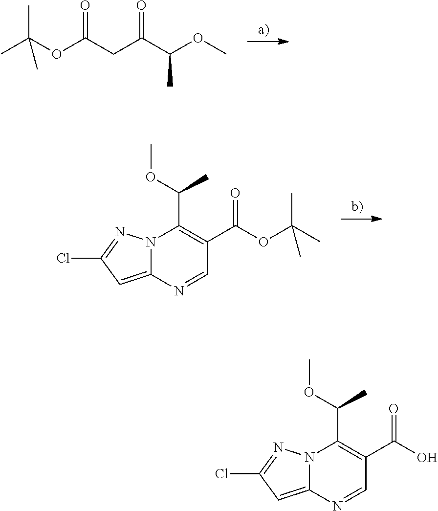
CC(OC(CC(C(OC)C)=O)=O)(C)C.N12C(=CC(Cl)=N1)N=CC(C(OC(C)(C)C)=O)=C2C(OC)C.N12C(=CC(Cl)=N1)N=CC(C(O)=O)=C2C(OC)C
